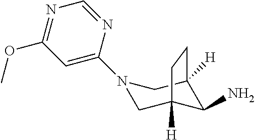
C1(N2CC3([H])C(N)C([H])(C2)CC3)=CC(OC)=NC=N1
